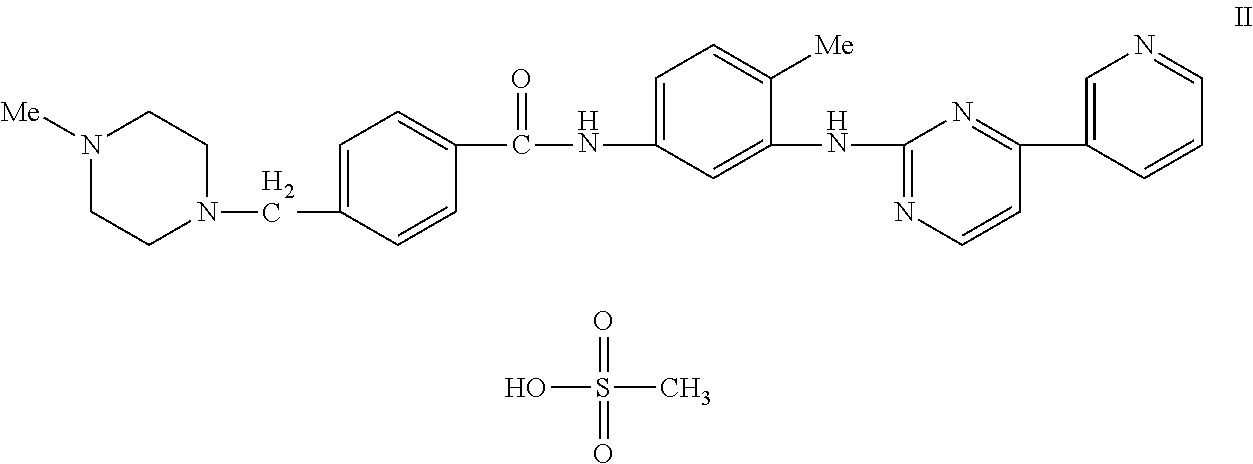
OS(C)(=O)=O.N1([Me])CCN(CC2=CC=C(C(NC3=CC=C([Me])C(NC4=NC=CC(C5=CN=CC=C5)=N4)=C3)=O)C=C2)CC1
